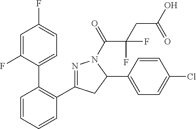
C1=C(F)C(C2=C(C3=NN(C(=O)C(CC(O)=O)(F)F)C(C4=CC=C(Cl)C=C4)C3)C=CC=C2)=CC=C1F
